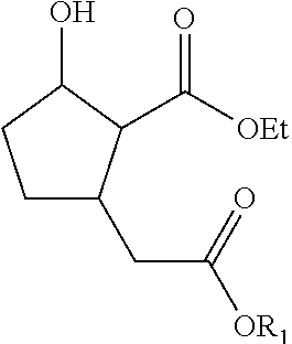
C1CC(O)C(C([OEt])=O)C1CC([OR1])=O
